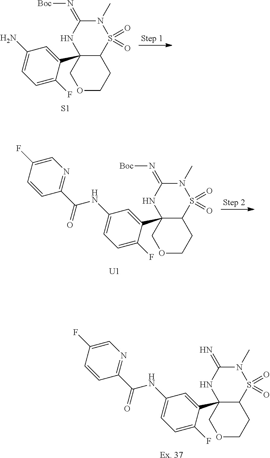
O1CCC2C(C3=CC(NC(=O)C4=NC=C(F)C=C4)=CC=C3F)(C1)NC(=N)N(C)S2(=O)=O.[Ex. 37].O1CCC2C(C3=CC(N)=CC=C3F)(C1)NC(=N[Boc])N(C)S2(=O)=O.[S1].O1CCC2C(C3=CC(NC(=O)C4=NC=C(F)C=C4)=CC=C3F)(C1)NC(=N[Boc])N(C)S2(=O)=O.[U1]
